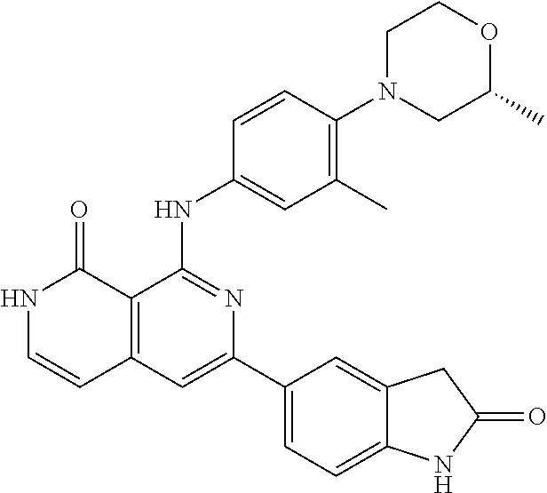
C1=CC(NC2=NC(C3=CC=C4C(=C3)CC(=O)N4)=CC3=C2C(=O)NC=C3)=CC(C)=C1N1CC(C)OCC1
